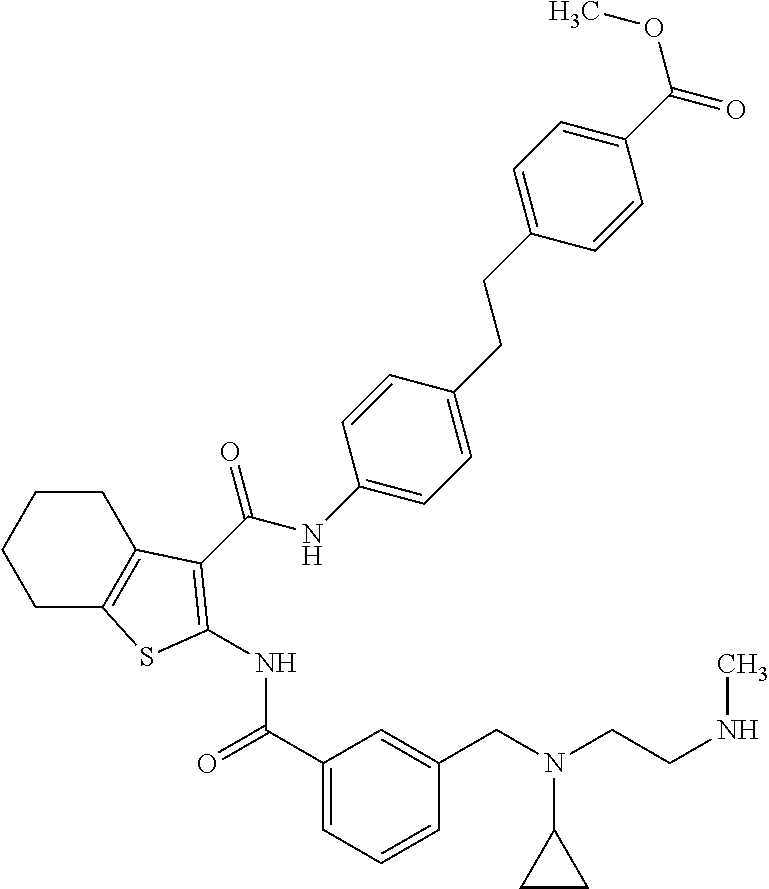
C1(C(=O)NC2=C(C(NC3=CC=C(CCC4=CC=C(C(OC)=O)C=C4)C=C3)=O)C3=C(CCCC3)S2)=CC=CC(CN(CCNC)C2CC2)=C1
